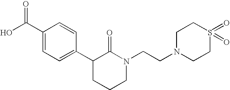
OC(C1=CC=C(C2CCCN(CCN3CCS(=O)(=O)CC3)C2=O)C=C1)=O
